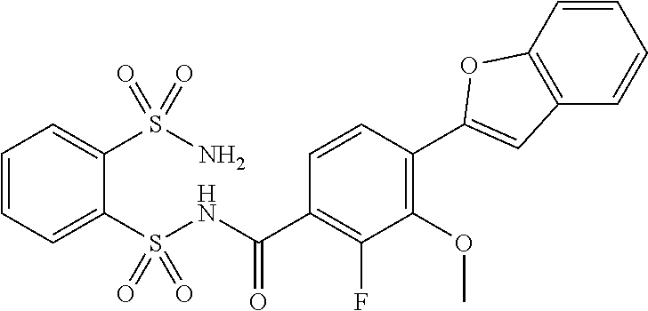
C1=CC=C(S(NC(C2=C(F)C(OC)=C(C3=CC4=C(C=CC=C4)O3)C=C2)=O)(=O)=O)C(S(N)(=O)=O)=C1
